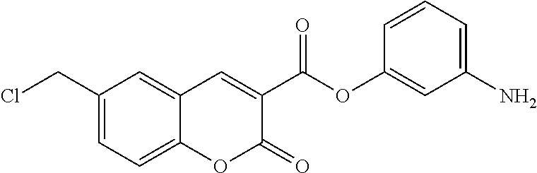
C1(CCl)=CC=C2C(=C1)C=C(C(OC1=CC(N)=CC=C1)=O)C(=O)O2
